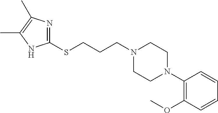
C(N1CCN(C2=C(OC)C=CC=C2)CC1)CCSC1=NC(C)=C(C)N1
